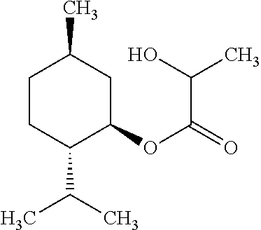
C1CC(C(C)C)C(OC(=O)C(O)C)CC1C
